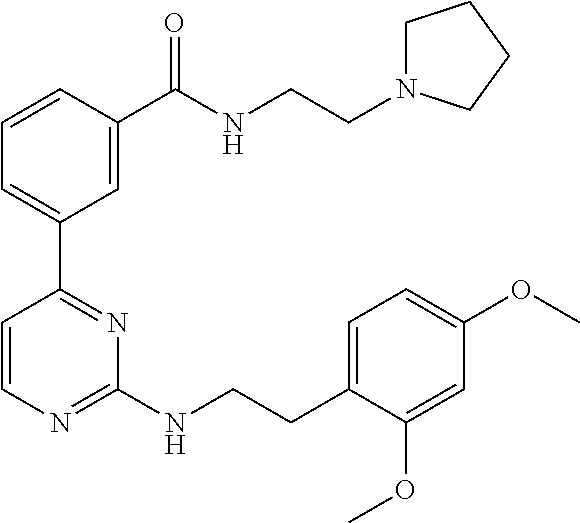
C1=CC(C(NCCN2CCCC2)=O)=CC(C2=NC(NCCC3=CC=C(OC)C=C3OC)=NC=C2)=C1
